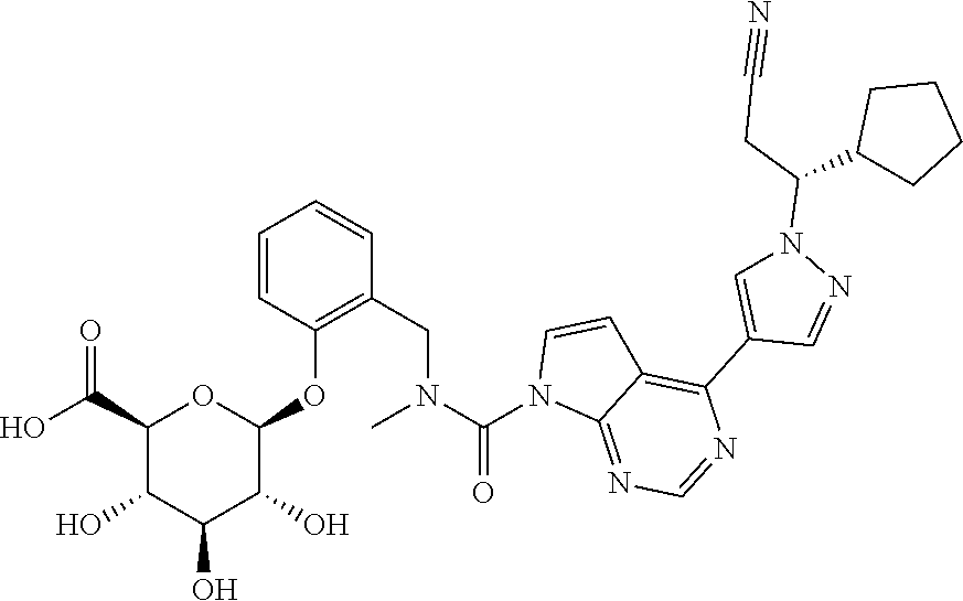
C1=NC(C2=CN(C(CC#N)C3CCCC3)N=C2)=C2C=CN(C(N(CC3=C(OC4OC(C(O)=O)C(O)C(O)C4O)C=CC=C3)C)=O)C2=N1
